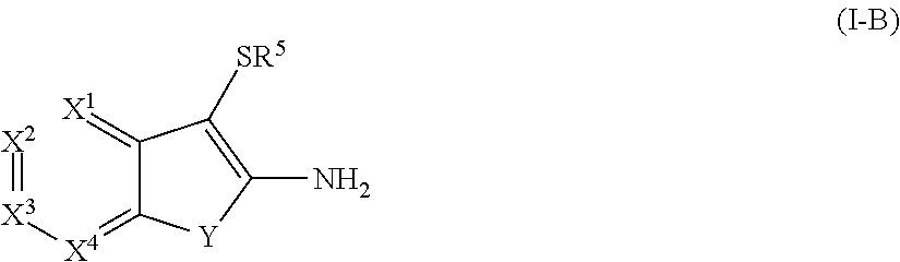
[X2]=[X3][X4]=C1C(=[X1])C([SR5])=C(N)[Y]1
